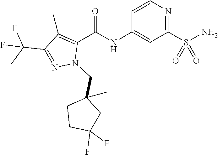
C1=CN=C(S(N)(=O)=O)C=C1NC(C1=C(C)C(C(C)(F)F)=NN1CC1(C)CCC(F)(F)C1)=O
